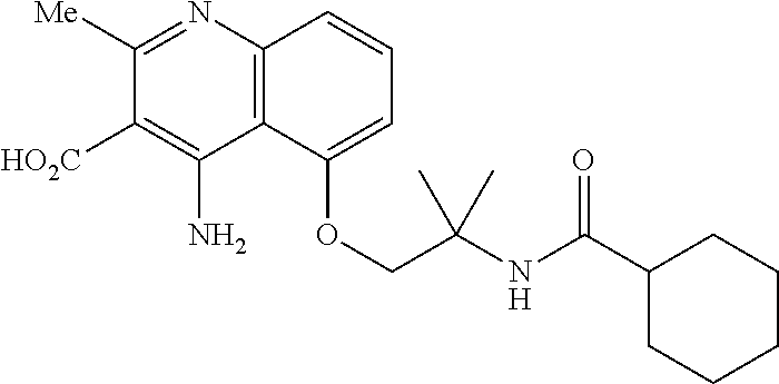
C1([Me])=NC2=C(C(N)=C1[HO2C])C(OCC(C)(NC(C1CCCCC1)=O)C)=CC=C2
